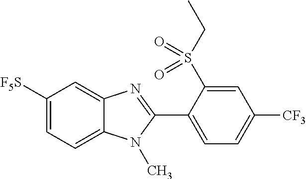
C1([F5S])=CC=C2C(=C1)N=C(C1=CC=C([CF3])C=C1S(CC)(=O)=O)N2C
